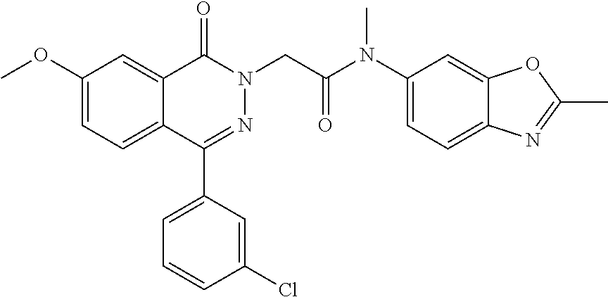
COC1=CC=C2C(=C1)C(=O)N(CC(N(C1=CC=C3C(=C1)OC(C)=N3)C)=O)N=C2C1=CC=CC(Cl)=C1
